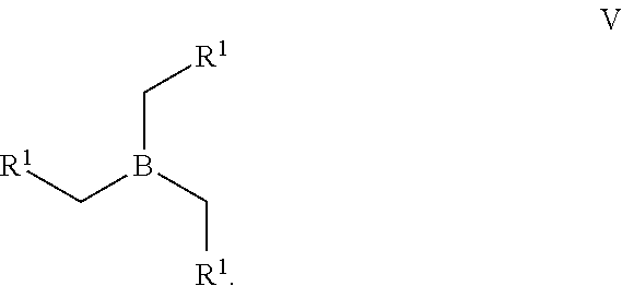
[R1]CB(C[R1])C[R1]
